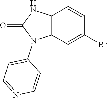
C12=C(C=C(Br)C=C1)N(C1=CC=NC=C1)C(=O)N2
